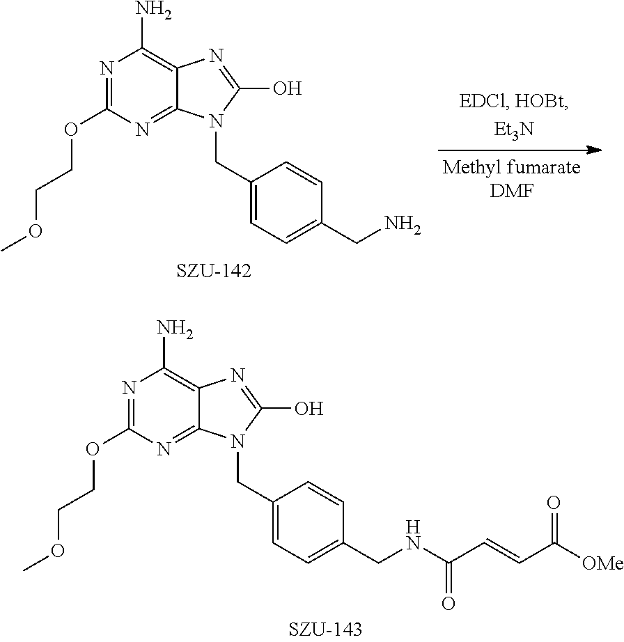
N1=C(OCCOC)N=C2C(=C1N)N=C(O)N2CC1=CC=C(CN)C=C1.N1=C(OCCOC)N=C2C(=C1N)N=C(O)N2CC1=CC=C(CNC(C=CC([OMe])=O)=O)C=C1
